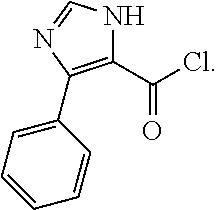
C1(C(Cl)=O)=C(C2=CC=CC=C2)N=CN1
